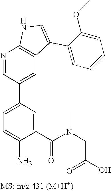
N1=CC(C2=CC=C(N)C(C(N(C)CC(O)=O)=O)=C2)=CC2=C1NC=C2C1=CC=CC=C1OC
